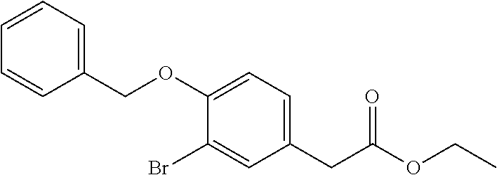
C1(COC2=CC=C(CC(OCC)=O)C=C2Br)=CC=CC=C1
